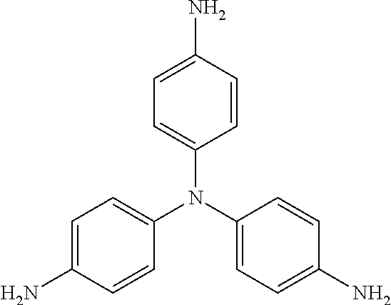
C1=C(N)C=CC(N(C2=CC=C(N)C=C2)C2=CC=C(N)C=C2)=C1
